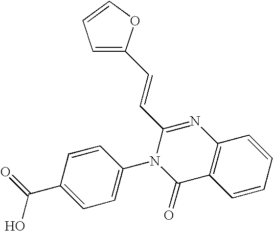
C1=CC(N2C(=O)C3=C(N=C2C=CC2=CC=CO2)C=CC=C3)=CC=C1C(=O)O
